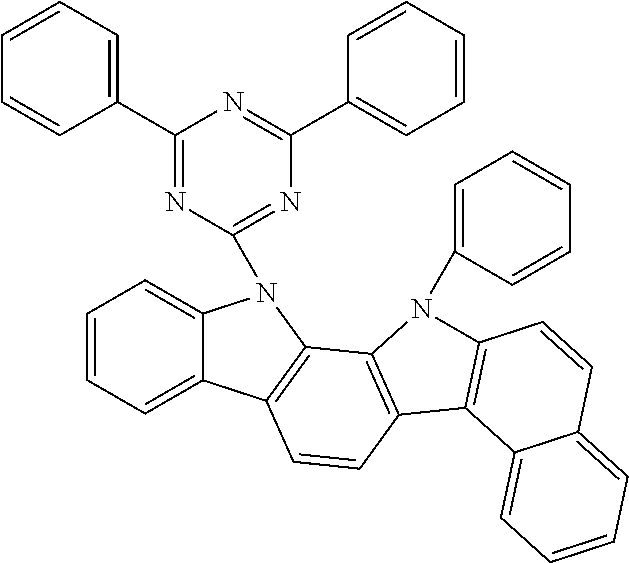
C1=CC=C2C(=C1)N(C1=NC(C3=CC=CC=C3)=NC(C3=CC=CC=C3)=N1)C1=C2C=CC2=C1N(C1=CC=CC=C1)C1=C2C2=CC=CC=C2C=C1
